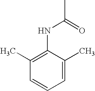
C1(C)=C(NC(C)=O)C(C)=CC=C1
